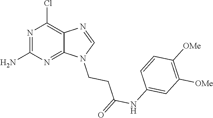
N1=C(N)N=C2C(=C1Cl)N=CN2CCC(NC1=CC([OMe])=C([OMe])C=C1)=O
